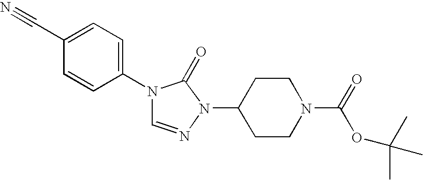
C1(N2C=NN(C3CCN(C(=O)OC(C)(C)C)CC3)C2=O)=CC=C(C#N)C=C1
